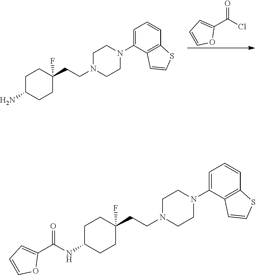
ClC(C1=CC=CO1)=O.C1CN(CCC2(F)CCC(N)CC2)CCN1C1=CC=CC2=C1C=CS2.C1CN(CCC2(F)CCC(NC(C3=CC=CO3)=O)CC2)CCN1C1=CC=CC2=C1C=CS2
